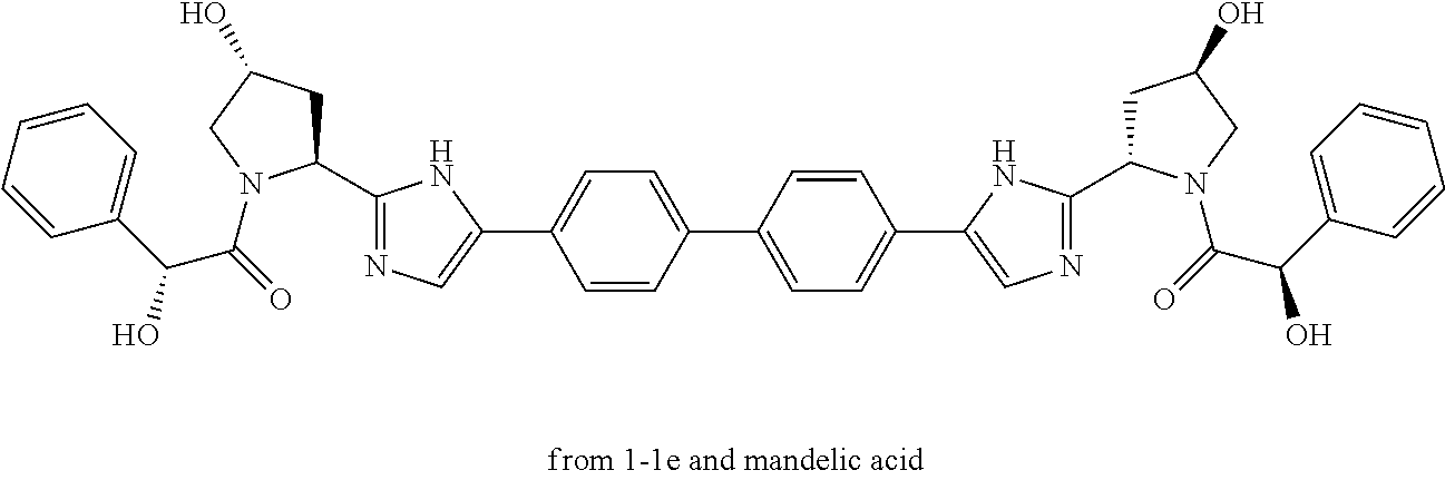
C1=CC=CC=C1C(C(=O)N1C(C2=NC=C(C3=CC=C(C4=CC=C(C5=CN=C(C6CC(O)CN6C(=O)C(C6=CC=CC=C6)O)N5)C=C4)C=C3)N2)CC(O)C1)O
